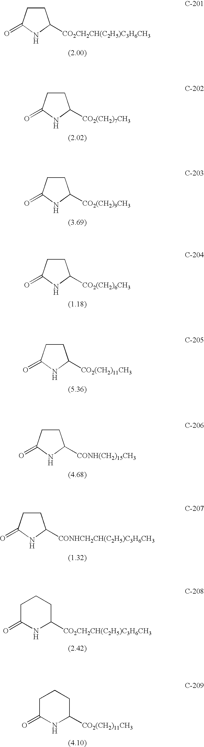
C1CC(=O)NC1[CO2(CH2)11CH3].C1CC(=O)NC1[CO2CH2CH(C2H5)C3H6CH3].C1CC(=O)NC1[CO2(CH2)7CH3].C1CC(=O)NC1[CO2(CH2)9CH3].C1CC(=O)NC1[CO2(CH2)6CH3].C1CC(=O)NC1[CONH(CH2)15CH3].C1CC(=O)NC1[CONHCH2CH(C2H5)C3H6CH3].C1C(=O)NC([CO2CH2CH(C2H5)C3H6CH3])CC1.C1C(=O)NC([CO2(CH2)11CH3])CC1
